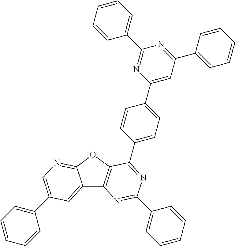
C12=CC(C3=CC=CC=C3)=CN=C1OC1=C2N=C(C2=CC=CC=C2)N=C1C1=CC=C(C2=CC(C3=CC=CC=C3)=NC(C3=CC=CC=C3)=N2)C=C1
